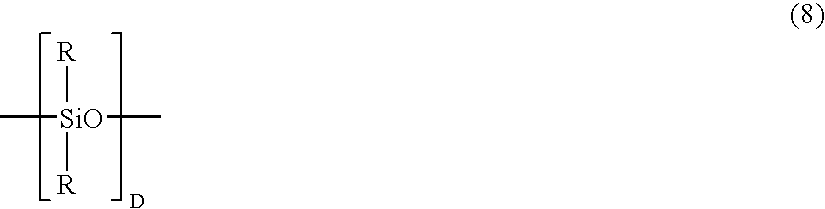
[SiO](C)([R])([R])C
